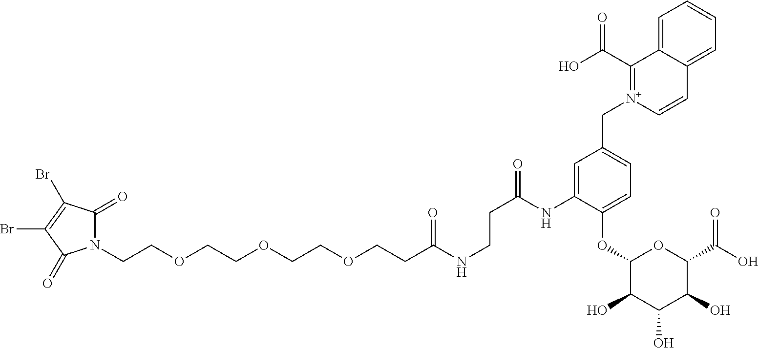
C(COCCOCCOCCC(NCCC(=O)NC1=CC(C[N+]2=C(C(O)=O)C3=CC=CC=C3C=C2)=CC=C1OC1C(O)C(O)C(O)C(C(O)=O)O1)=O)N1C(=O)C(Br)=C(Br)C1=O
